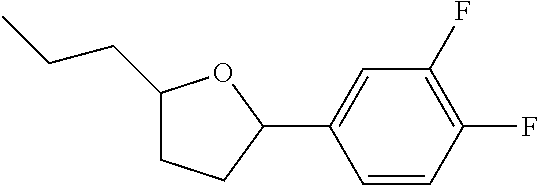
C1(CCC)CCC(C2=CC(F)=C(F)C=C2)O1
